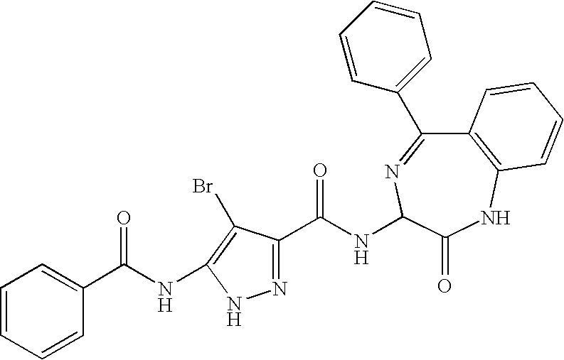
C1=CC=CC(C(NC2=C(Br)C(C(NC3N=C(C4=CC=CC=C4)C4=C(NC3=O)C=CC=C4)=O)=NN2)=O)=C1
